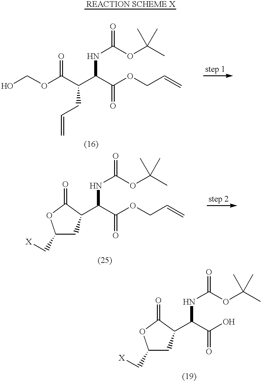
N(C(C(O)=O)C1CC(C[X])OC1=O)C(=O)OC(C)(C)C.C(C(C(OCO)=O)CC=C)(C(OCC=C)=O)NC(=O)OC(C)(C)C.[REACTION SCHEME X].N(C(C(OCC=C)=O)C1CC(C[X])OC1=O)C(=O)OC(C)(C)C
